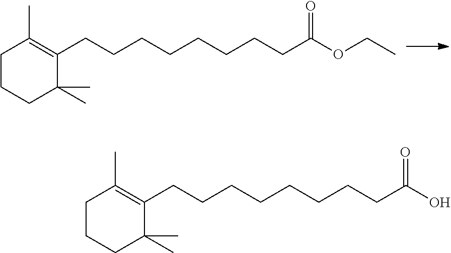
C1CCC(C)(C)C(CCCCCCCCC(=O)OCC)=C1C.C1CCC(C)(C)C(CCCCCCCCC(=O)O)=C1C
